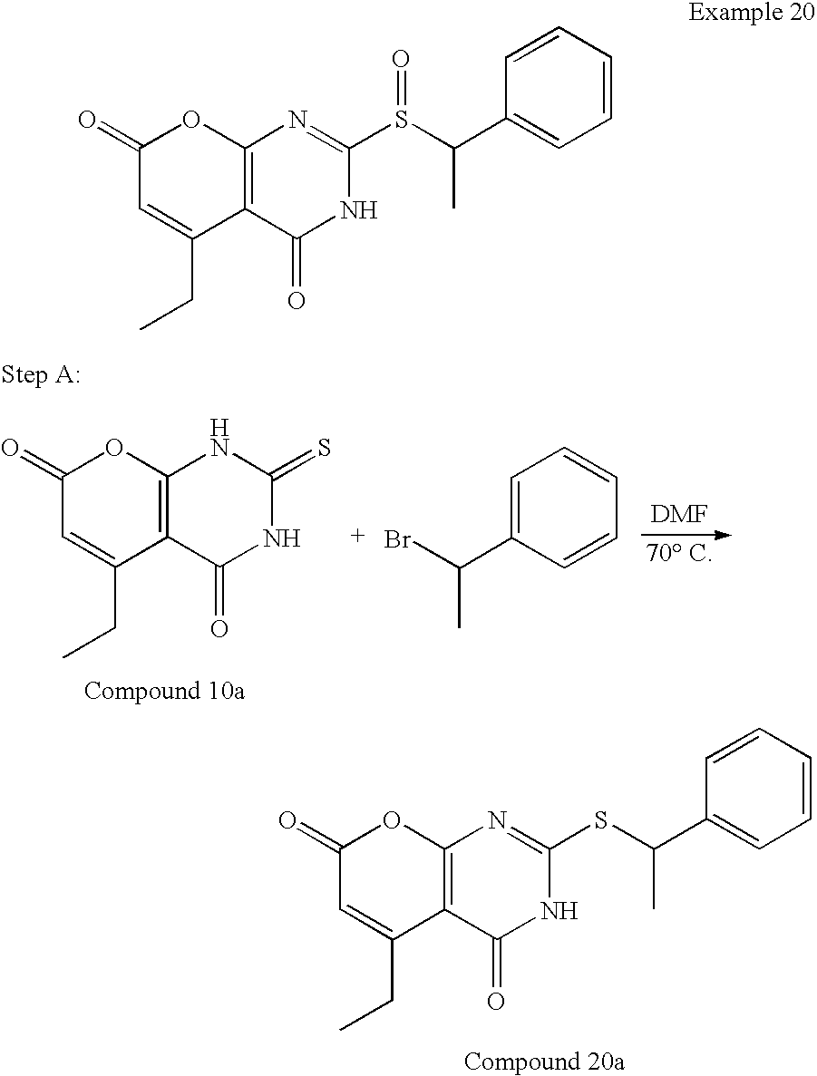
C12=C(C(=O)NC(SC(C3=CC=CC=C3)C)=N1)C(CC)=CC(=O)O2.[DMF].[70 C].C12=C(C(=O)NC(=S)N1)C(CC)=CC(=O)O2.C1=C(C(Br)C)C=CC=C1.C12=C(C(=O)NC(S(C(C3=CC=CC=C3)C)=O)=N1)C(CC)=CC(=O)O2
